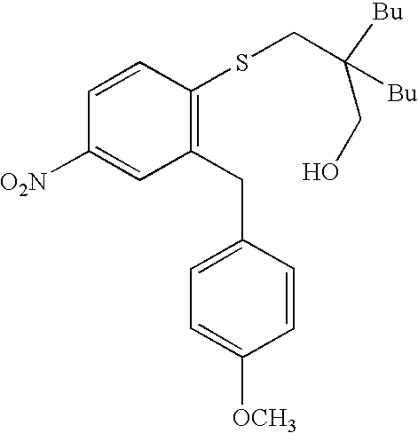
C1(CC2=CC=C([OCH3])C=C2)=C(SCC([Bu])(CO)[Bu])C=CC([O2N])=C1
